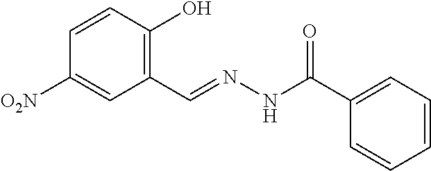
C1=CC(O)=C(C=NNC(C2=CC=CC=C2)=O)C=C1[O2N]
